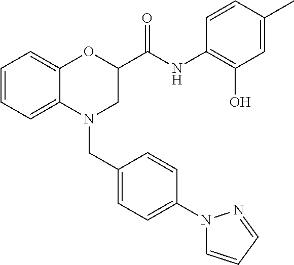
C1=CC=C2C(=C1)OC(C(NC1=C(O)C=C(C)C=C1)=O)CN2CC1=CC=C(N2C=CC=N2)C=C1
